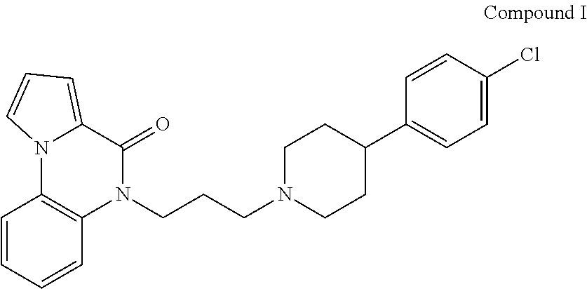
C1=CC=CC2=C1N1C(=CC=C1)C(=O)N2CCCN1CCC(C2=CC=C(Cl)C=C2)CC1
